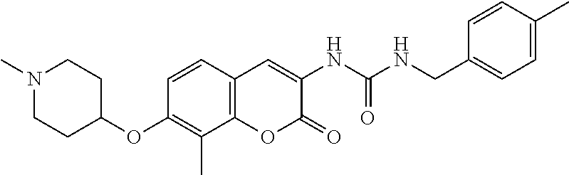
C1(OC2CCN(C)CC2)=C(C)C2=C(C=C1)C=C(NC(NCC1=CC=C(C)C=C1)=O)C(=O)O2
